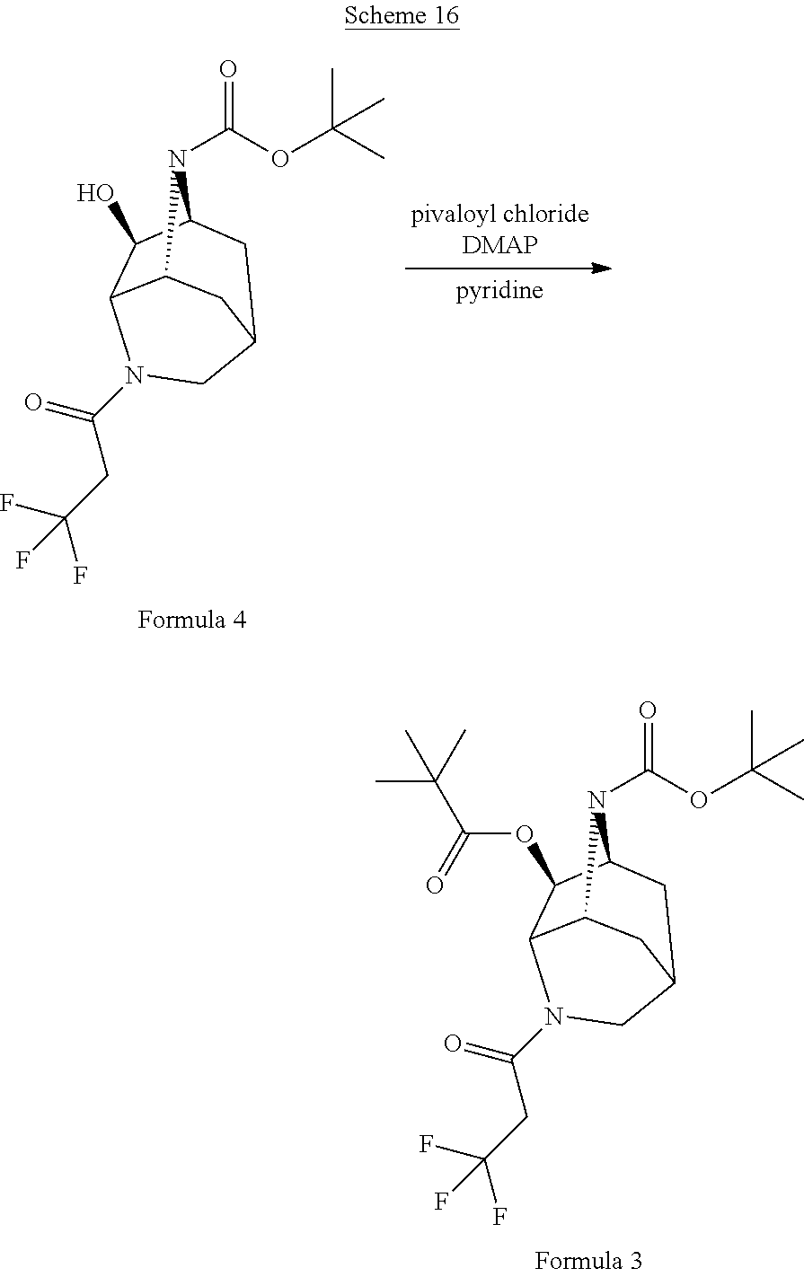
C12C3C(OC(C(C)(C)C)=O)C(N1C(OC(C)(C)C)=O)CC(C2)CN3C(=O)CC(F)(F)F.C12C3C(O)C(N1C(OC(C)(C)C)=O)CC(C2)CN3C(=O)CC(F)(F)F
